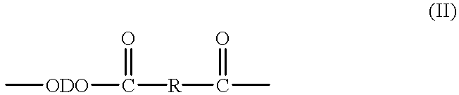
C[ODO]C([R]C(C)=O)=O
